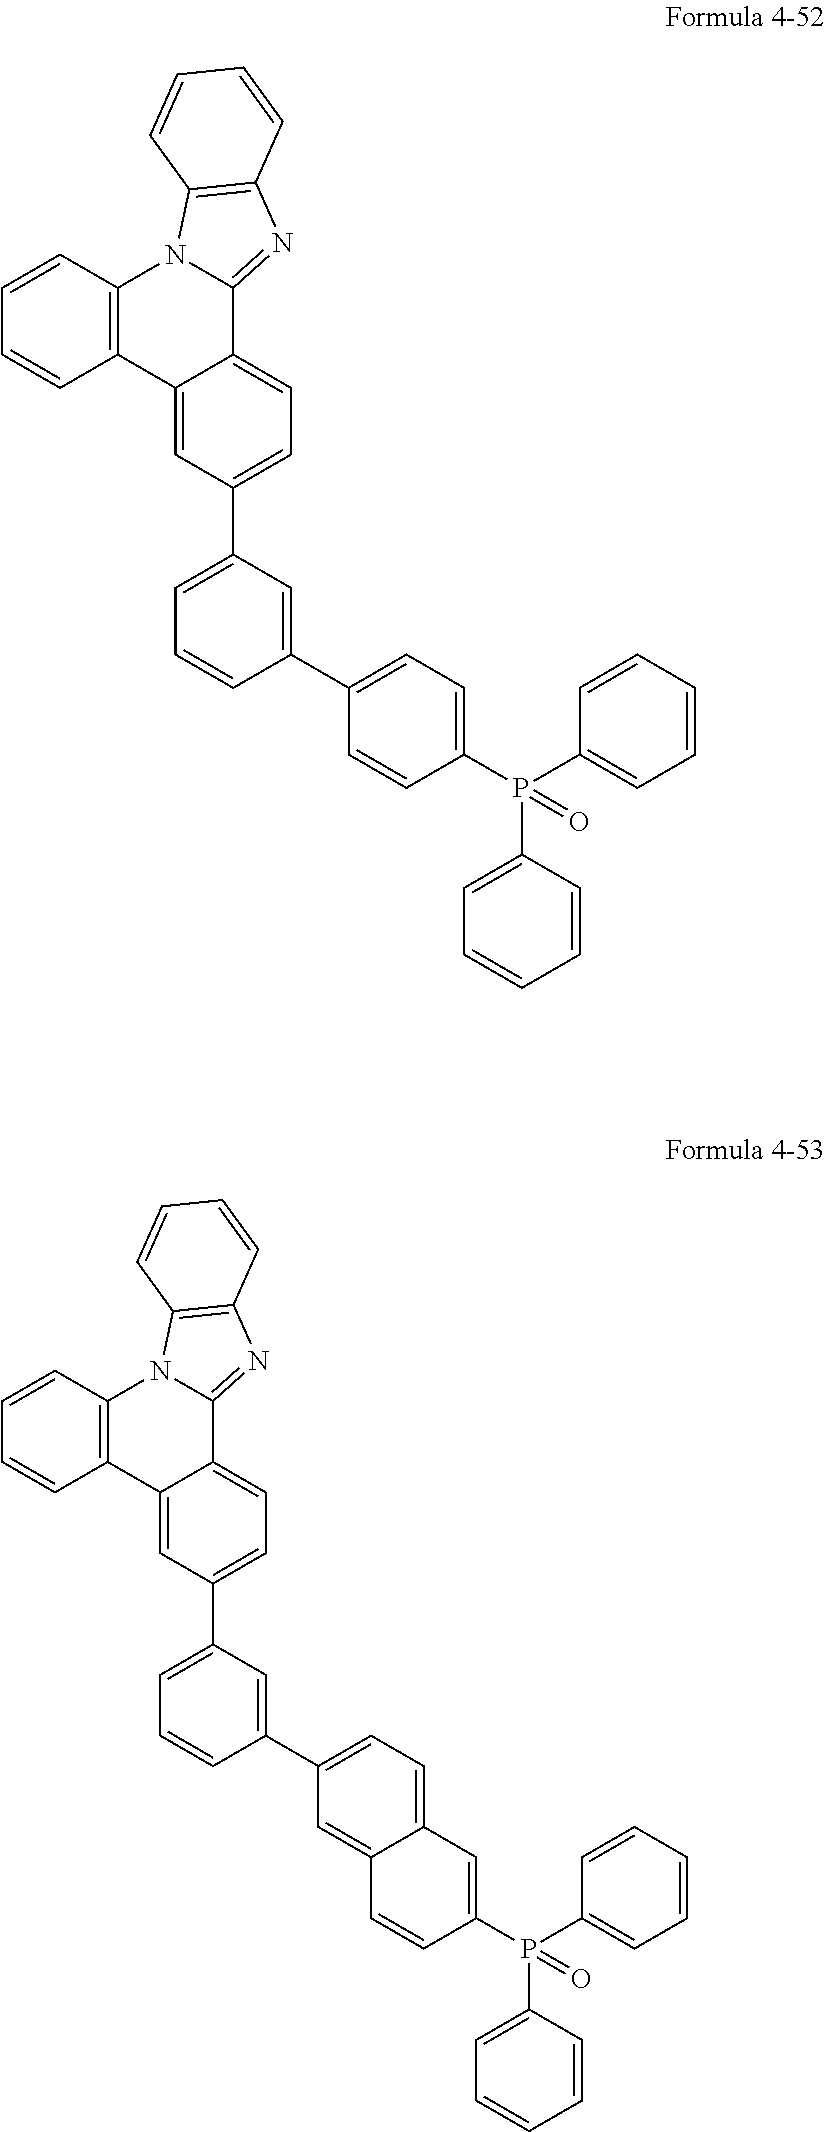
C12=CC(C3=CC=CC(C4=CC=C(P(C5=CC=CC=C5)(C5=CC=CC=C5)=O)C=C4)=C3)=CC=C1C1=NC3=C(N1C1=C2C=CC=C1)C=CC=C3.C12=CC(C3=CC=CC(C4=CC=C5C(=C4)C=CC(P(C4=CC=CC=C4)(C4=CC=CC=C4)=O)=C5)=C3)=CC=C1C1=NC3=C(N1C1=C2C=CC=C1)C=CC=C3
